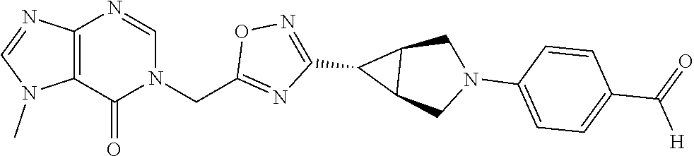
C12=C(C(=O)N(CC3=NC(C4C5C4CN(C4=CC=C(C(=O)[H])C=C4)C5)=NO3)C=N1)N(C)C=N2
